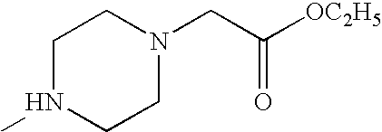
C1N(C)CCN(CC([OC2H5])=O)C1
